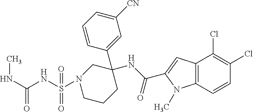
CNC(NS(=O)(N1CCCC(C2=CC([CN])=CC=C2)(NC(=O)C2=CC3=C(N2C)C=CC(Cl)=C3Cl)C1)=O)=O
